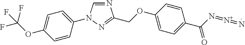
N1=CN(C2=CC=C(OC(F)(F)F)C=C2)N=C1COC1=CC=C(C(=O)N=[N+]=N)C=C1
